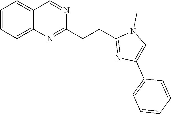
C1(CCC2=NC(C3=CC=CC=C3)=CN2C)=NC2=CC=CC=C2C=N1
